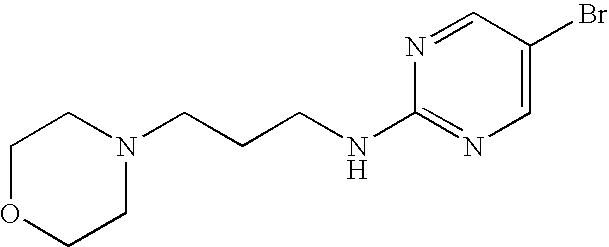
C1OCCN(CCCNC2=NC=C(Br)C=N2)C1
